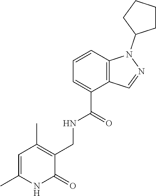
C12=C(C=CC=C1C(=O)NCC1=C(C)C=C(C)NC1=O)N(C1CCCC1)N=C2
